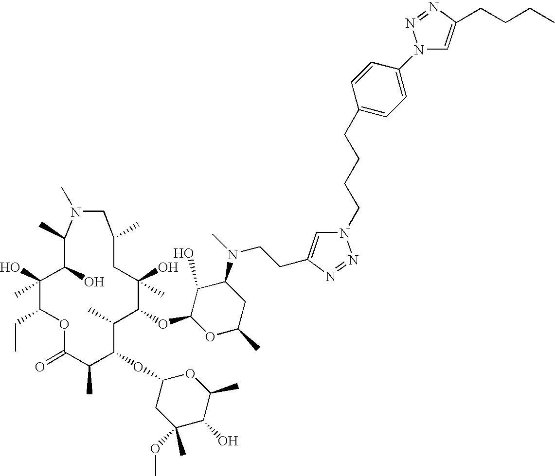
O1C(=O)C(C)C(OC2CC(OC)(C)C(O)C(C)O2)C(C)C(OC2OC(C)CC(N(CCC3=CN(CCCCC4=CC=C(N5C=C(CCCC)N=N5)C=C4)N=N3)C)C2O)C(O)(C)CC(C)CN(C)C(C)C(O)C(O)(C)C1CC
